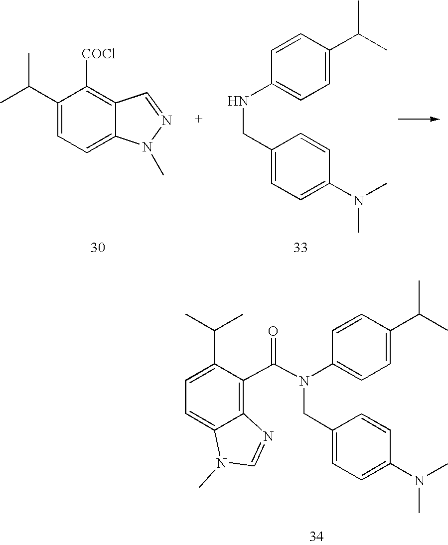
C1(C(C)C)=CC=C2C(=C1[COCl])C=NN2C.C1(CNC2=CC=C(C(C)C)C=C2)=CC=C(N(C)C)C=C1.C(C1=C2C(=CC=C1C(C)C)N(C)C=N2)(=O)N(CC1=CC=C(N(C)C)C=C1)C1=CC=C(C(C)C)C=C1
